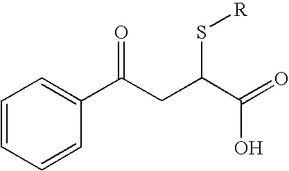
C1(C(CC(C(=O)O)S[R])=O)=CC=CC=C1
